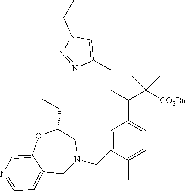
C1=C(CN2CC(CC)OC3=CN=CC=C3C2)C(C)=CC=C1C(C([CO2Bn])(C)C)CCC1=CN(CC)N=N1
